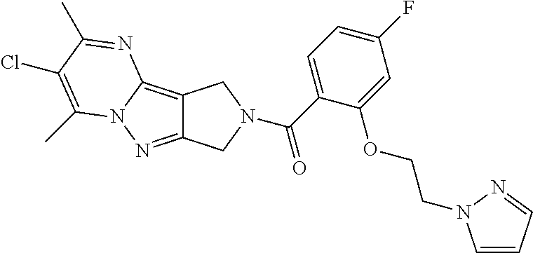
C12=C3N(N=C1CN(C(=O)C1=CC=C(F)C=C1OCCN1C=CC=N1)C2)C(C)=C(Cl)C(C)=N3
